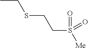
CCSCCS([Me])(=O)=O
